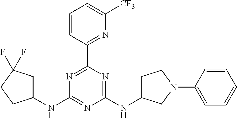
N1=C(C2=NC([CF3])=CC=C2)N=C(NC2CCN(C3=CC=CC=C3)C2)N=C1NC1CC(F)(F)CC1
